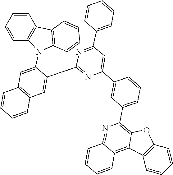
C1=CC=C(C2=NC(C3=CC4=C(C=C3N3C5=C(C=CC=C5)C5=C3C=CC=C5)C=CC=C4)=NC(C3=CC(C4=C5C(=C6C(=N4)C=CC=C6)C4=C(O5)C=CC=C4)=CC=C3)=C2)C=C1
